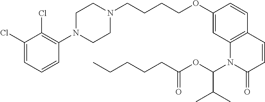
C1(Cl)=CC=CC(N2CCN(CCCCOC3=CC4=C(C=C3)C=CC(=O)N4C(OC(=O)CCCCC)C(C)C)CC2)=C1Cl
